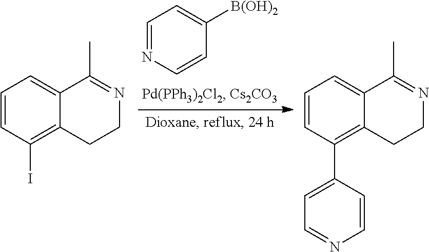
C1=NC=CC([B(OH)2])=C1.C1=CC(I)=C2C(=C1)C(C)=NCC2.C1=CC(C2=CC=NC=C2)=C2C(=C1)C(C)=NCC2
